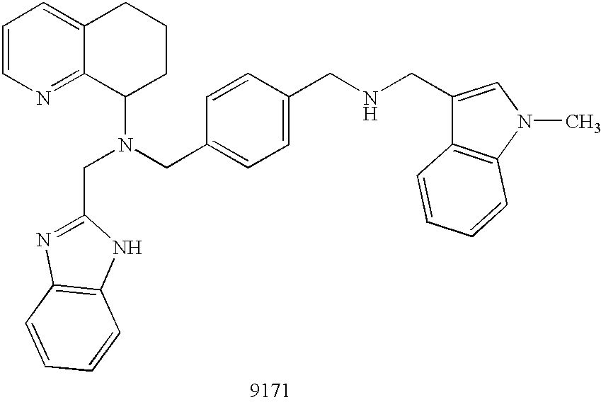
C1=CN=C2C(=C1)CCCC2N(CC1=CC=C(CNCC2=CN(C)C3=C2C=CC=C3)C=C1)CC1=NC2=C(N1)C=CC=C2
